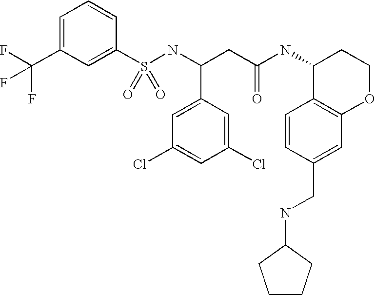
C1=C(C(F)(F)F)C=C(S(NC(CC(NC2C3=C(OCC2)C=C(CNC2CCCC2)C=C3)=O)C2=CC(Cl)=CC(Cl)=C2)(=O)=O)C=C1
